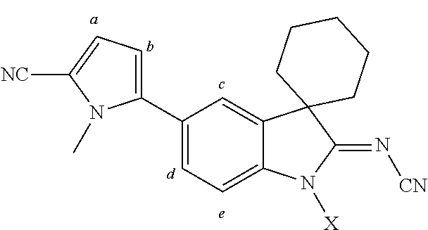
C1(C2=CC=C3C(=C2)C2(C(=N[CN])N3[X])CCCCC2)=CC=C([NC])N1C
